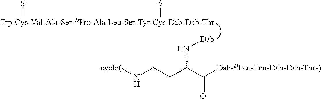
[Trp-Cys-Val-Ala-Ser-DPro-Ala-Leu-Ser-Tyr-Cys-Dab-Dab-Thr]1SS1.[Dab]NC(CCN[cyclo(])C([Dab-DLeu-Leu-Dab-Dab-Thr-)])=O
